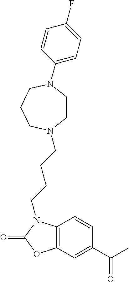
C1=CC2=C(C=C1C(C)=O)OC(=O)N2CCCCN1CCN(C2=CC=C(F)C=C2)CCC1
